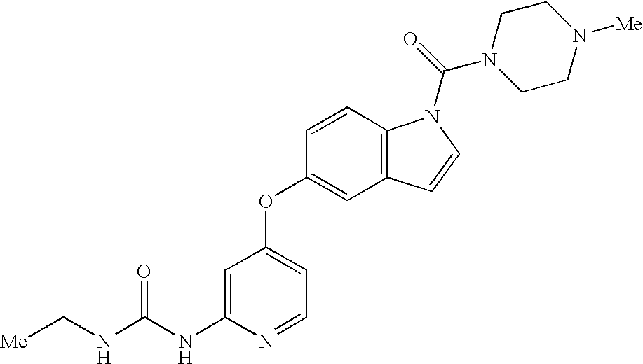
C(NC1=CC(OC2=CC3=C(C=C2)N(C(=O)N2CCN([Me])CC2)C=C3)=CC=N1)(NC[Me])=O
